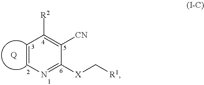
C1([X]C[R1])=NC=CC([R2])=C1[CN].[Q]
